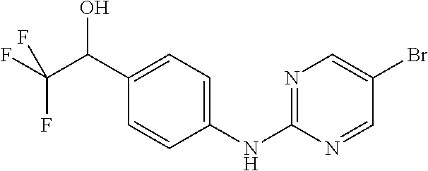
C1=CC(NC2=NC=C(Br)C=N2)=CC=C1C(C(F)(F)F)O
